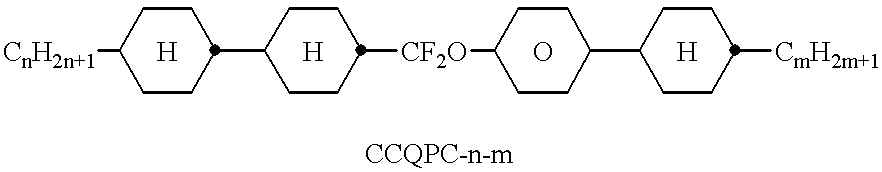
[CnH2n+1]C1CCC(C2CCC([CF2O]C3CCC(C4CCC([CmH2m+1])CC4)CC3)CC2)CC1.[H].[H].[H].O
